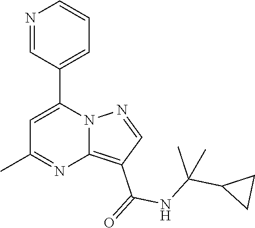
C12=C(C(=O)NC(C3CC3)(C)C)C=NN1C(C1=CC=CN=C1)=CC(C)=N2
